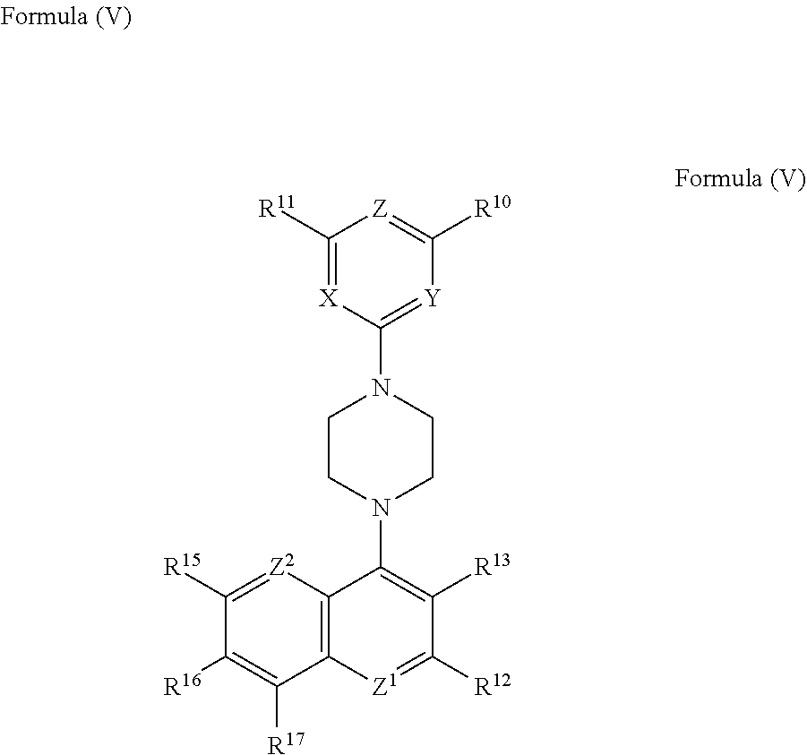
C1N(C2=C([R13])C([R12])=[Z1]C3=C2[Z2]=C([R15])C([R16])=C3[R17])CCN(C2=[Y]C([R10])=[Z]C([R11])=[X]2)C1
